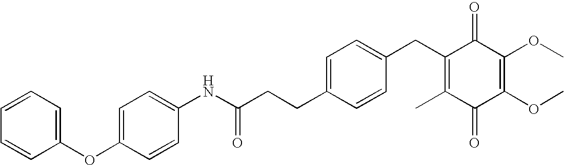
C1(=O)C(C)=C(CC2=CC=C(CCC(=O)NC3=CC=C(OC4=CC=CC=C4)C=C3)C=C2)C(=O)C(OC)=C1OC
